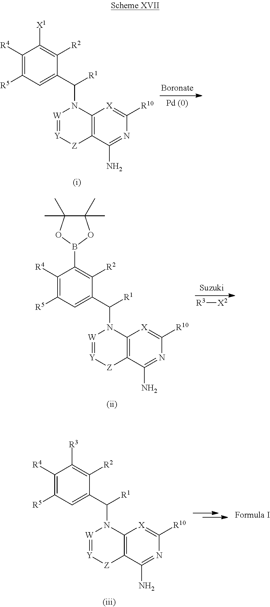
C1([R4])=C([R5])C=C(C([R1])N2C3=C(C(N)=NC([R10])=[X]3)[Z][Y]=[W]2)C([R2])=C1[X1].C1([R4])=C([R5])C=C(C([R1])N2C3=C(C(N)=NC([R10])=[X]3)[Z][Y]=[W]2)C([R2])=C1B1OC(C)(C)C(C)(C)O1.[R3][X2].C1([R4])=C([R5])C=C(C([R1])N2C3=C(C(N)=NC([R10])=[X]3)[Z][Y]=[W]2)C([R2])=C1[R3]
